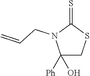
C1([Ph])(O)CSC(=S)N1CC=C
